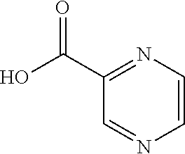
C1(C(O)=O)=NC=CN=C1
